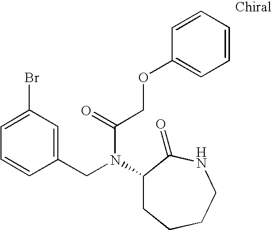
C1(CN(C(COC2=CC=CC=C2)=O)C2CCCCNC2=O)=CC(Br)=CC=C1
